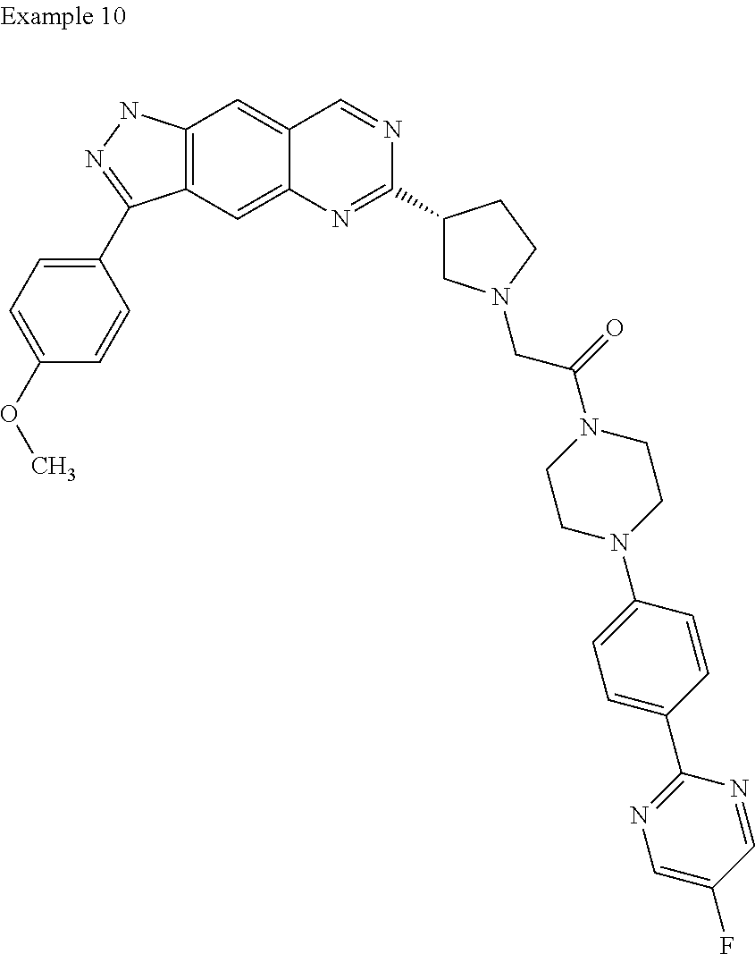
C12=C(NN=C1C1=CC=C(OC)C=C1)C=C1C(=C2)N=C(C2CN(CC(N3CCN(C4=CC=C(C5=NC=C(F)C=N5)C=C4)CC3)=O)CC2)N=C1
